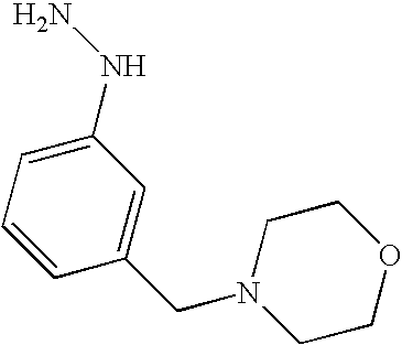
C1(NN)=CC=CC(CN2CCOCC2)=C1
